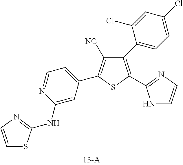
C1(NC2=NC=CS2)=CC(C2=C([NC])C(C3=CC=C(Cl)C=C3Cl)=C(C3=NC=CN3)S2)=CC=N1
